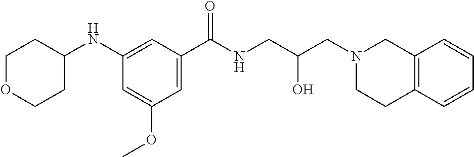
C1(NC2CCOCC2)=CC(C(NCC(CN2CC3=C(CC2)C=CC=C3)O)=O)=CC(OC)=C1
